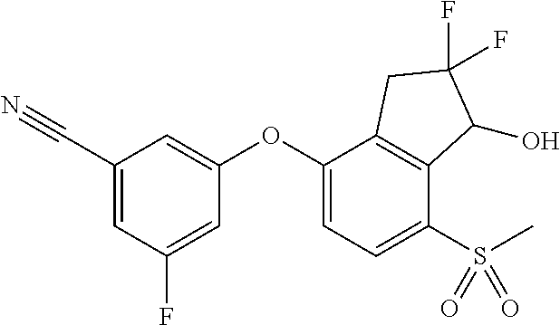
C1(C#N)=CC(F)=CC(OC2=CC=C(S(C)(=O)=O)C3=C2CC(F)(F)C3O)=C1
